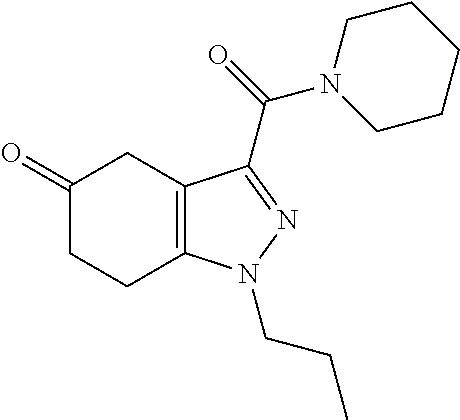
C1(=O)CCC2=C(C1)C(C(=O)N1CCCCC1)=NN2CCC
